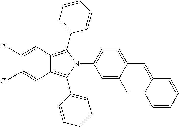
C1=C2C(=CC=C1N1C(C3=CC=CC=C3)=C3C(=C1C1=CC=CC=C1)C=C(Cl)C(Cl)=C3)C=C1C(=C2)C=CC=C1
